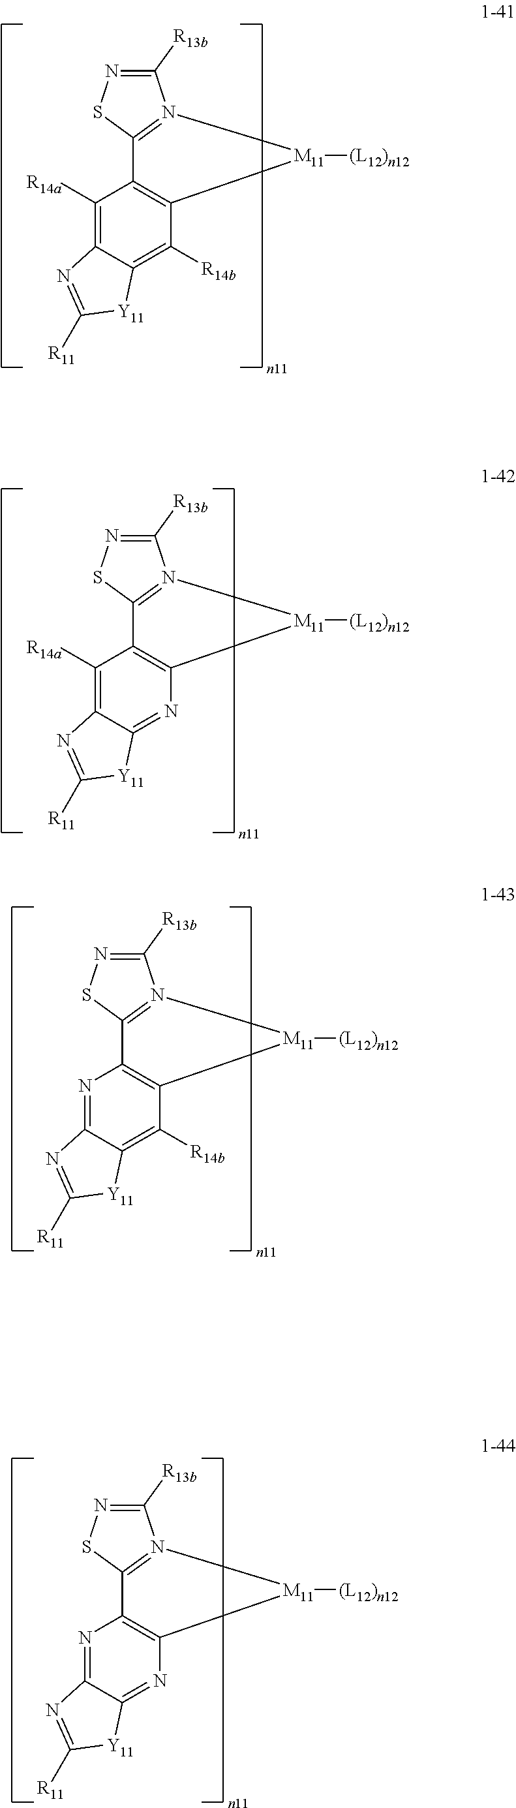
C1([R13b])=NSC2=N1[M11]([(L12)n12])C1=C2C([R14a])=C2C(=C1[R14b])[Y11]C([R11])=N2.C1([R13b])=NSC2=N1[M11]([(L12)n12])C1=C2C([R14a])=C2C(=N1)[Y11]C([R11])=N2.C1([R13b])=NSC2=N1[M11]([(L12)n12])C1=C2N=C2C(=C1[R14b])[Y11]C([R11])=N2.C1([R13b])=NSC2=N1[M11]([(L12)n12])C1=C2N=C2C(=N1)[Y11]C([R11])=N2
